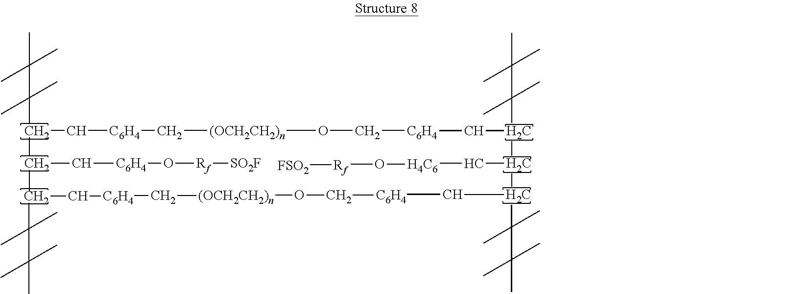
CC(C)(C)C(C)(C)C(C(C[C6H4]O[Rf][SO2F])C)C[C6H4]C[(OCH2CH2)n]OC[C6H4]CC(C(C(C[C6H4]CO[(OCH2CH2)n]C[C6H4]CCC(C)(C)C(C)(C)C)C(C)(C)C(C)(C)C)C[H4C6]O[Rf][FSO2])C(C)(C)C(C)(C)C
